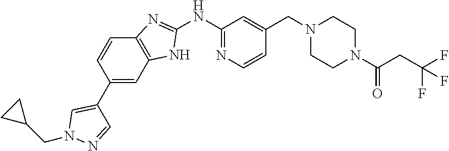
C12=C(C=C(C3=CN(CC4CC4)N=C3)C=C1)NC(NC1=NC=CC(CN3CCN(C(CC(F)(F)F)=O)CC3)=C1)=N2
